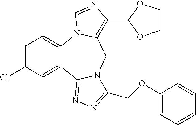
C1=C(Cl)C=C2C(=C1)N1C(=C(C3OCCO3)N=C1)CN1C2=NN=C1COC1=CC=CC=C1
